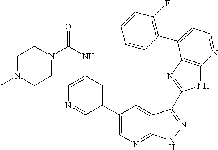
C1(C2=CN=C3C(=C2)C(C2=NC4=C(N2)N=CC=C4C2=C(F)C=CC=C2)=NN3)=CC(NC(=O)N2CCN(C)CC2)=CN=C1
